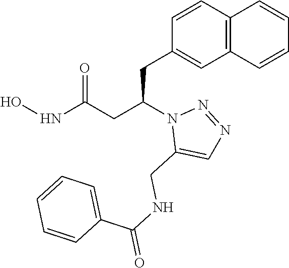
C1(CC(CC(=O)NO)N2C(CNC(=O)C3=CC=CC=C3)=CN=N2)=CC2=C(C=C1)C=CC=C2
